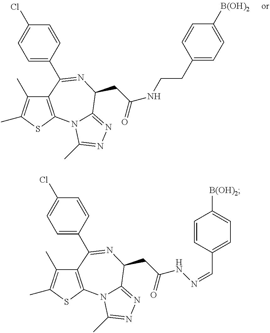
C12=C(SC(C)=C1C)N1C(=NN=C1C)C(CC(=O)NCCC1=CC=C([B(OH)2])C=C1)N=C2C1=CC=C(Cl)C=C1.C12=C(SC(C)=C1C)N1C(=NN=C1C)C(CC(=O)NN=CC1=CC=C([B(OH)2])C=C1)N=C2C1=CC=C(Cl)C=C1
